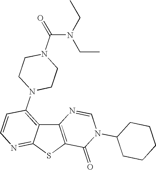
C12=C(SC3=NC=CC(N4CCN(C(=O)N(CC)CC)CC4)=C13)C(=O)N(C1CCCCC1)C=N2
